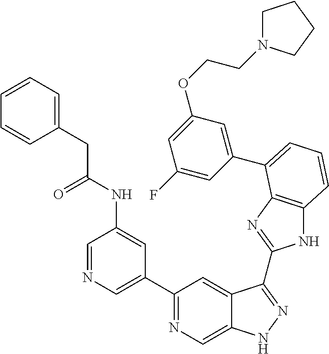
C1(C2=NC=C3C(=C2)C(C2=NC4=C(N2)C=CC=C4C2=CC(OCCN4CCCC4)=CC(F)=C2)=NN3)=CN=CC(NC(=O)CC2=CC=CC=C2)=C1
